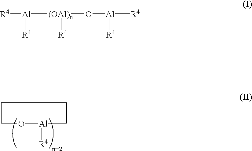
[R4][Al]([(OAl)n](O[Al]([R4])[R4])[R4])[R4].O1[Al]([R4])CCCC1
